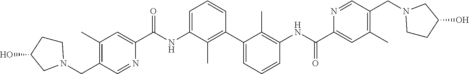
C1(C)=C(CN2CCC(O)C2)C=NC(C(NC2=CC=CC(C3=CC=CC(NC(C4=CC(C)=C(CN5CCC(O)C5)C=N4)=O)=C3C)=C2C)=O)=C1
